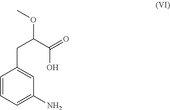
C1=CC=C(N)C=C1CC(C(=O)O)OC
